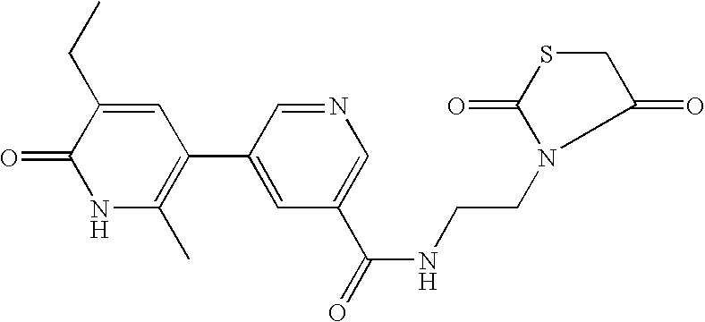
C1(=O)NC(C)=C(C2=CC(C(=O)NCCN3C(=O)SCC3=O)=CN=C2)C=C1CC
